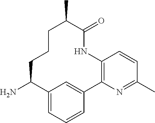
NC1C2=CC=CC(=C2)C2=C(NC(=O)C(C)CCC1)C=CC(C)=N2
